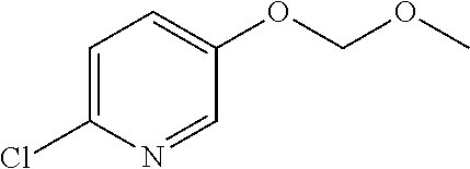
C1=C(Cl)N=CC(OCOC)=C1
